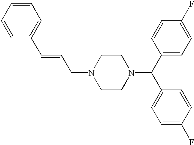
C1=CC=CC(C=CCN2CCN(C(C3=CC=C(F)C=C3)C3=CC=C(F)C=C3)CC2)=C1
